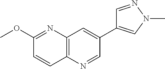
C12=C(N=CC(C3=CN(C)N=C3)=C1)C=CC(OC)=N2
